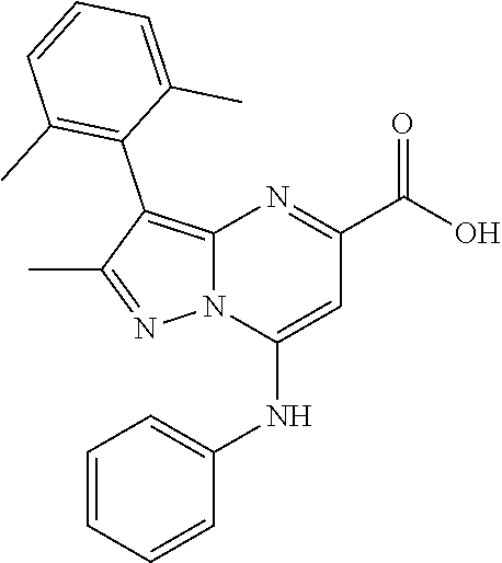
C12=C(C3=C(C)C=CC=C3C)C(C)=NN1C(NC1=CC=CC=C1)=CC(C(O)=O)=N2
